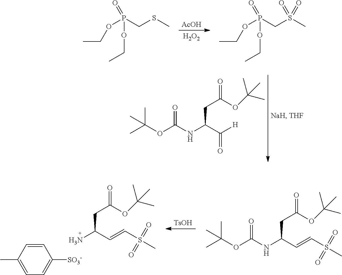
CC(OC(NC(C([H])=O)CC(=O)OC(C)(C)C)=O)(C)C.[AcOH].[H2O2].CCOP(CSC)(=O)OCC.CCOP(CS(C)(=O)=O)(=O)OCC.[TsOH].NC(C=CS(C)(=O)=O)CC(=O)OC(C)(C)C.C1=CC(C)=CC=C1[SO3-].CC(OC(NC(C=CS(C)(=O)=O)CC(=O)OC(C)(C)C)=O)(C)C
